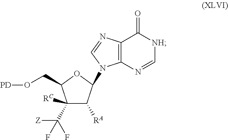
C1(C([Z])(F)F)([RC])C([RA])C(N2C3=C(C(=O)[NH]C=N3)N=C2)OC1CO[PD]
